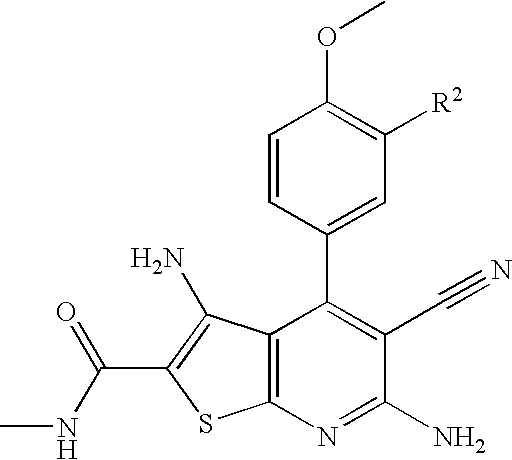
C1=CC(C2=C(C#N)C(N)=NC3=C2C(N)=C(C(NC)=O)S3)=CC([R2])=C1OC
